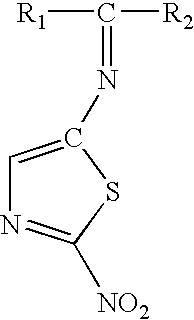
[R1]C(=NC1=CN=C([NO2])S1)[R2]
